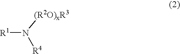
[R1]N([(R2O)xR3])[R4]
